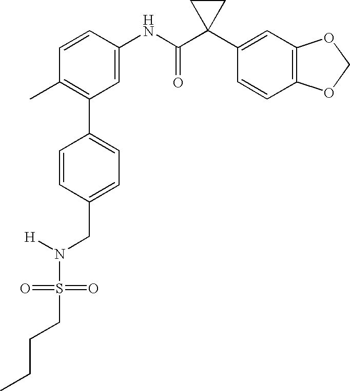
C1(C2=C(C)C=CC(NC(C3(C4=CC5=C(C=C4)OCO5)CC3)=O)=C2)=CC=C(CN([H])S(CCCC)(=O)=O)C=C1
